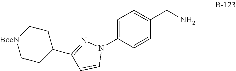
C1=C(N2N=C(C3CC[BocN]CC3)C=C2)C=CC(CN)=C1
